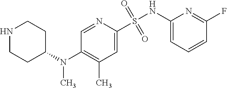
N1CCC(N(C2=C(C)C=C(S(NC3=CC=CC(F)=N3)(=O)=O)N=C2)C)CC1
